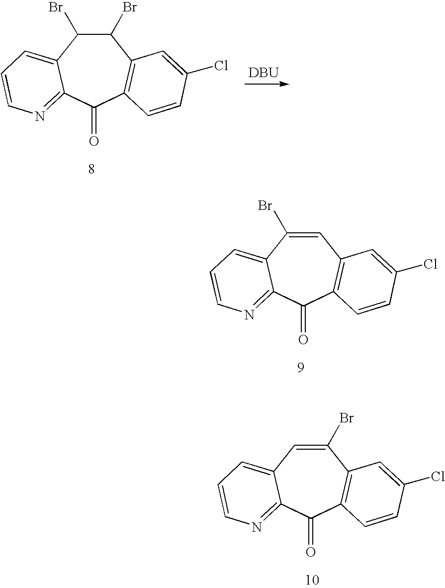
C1(Br)C(Br)C2=CC=CN=C2C(=O)C2=C1C=C(Cl)C=C2.[DBU].C1=C(Br)C2=CC=CN=C2C(=O)C2=C1C=C(Cl)C=C2.C1(Br)=CC2=CC=CN=C2C(=O)C2=C1C=C(Cl)C=C2
